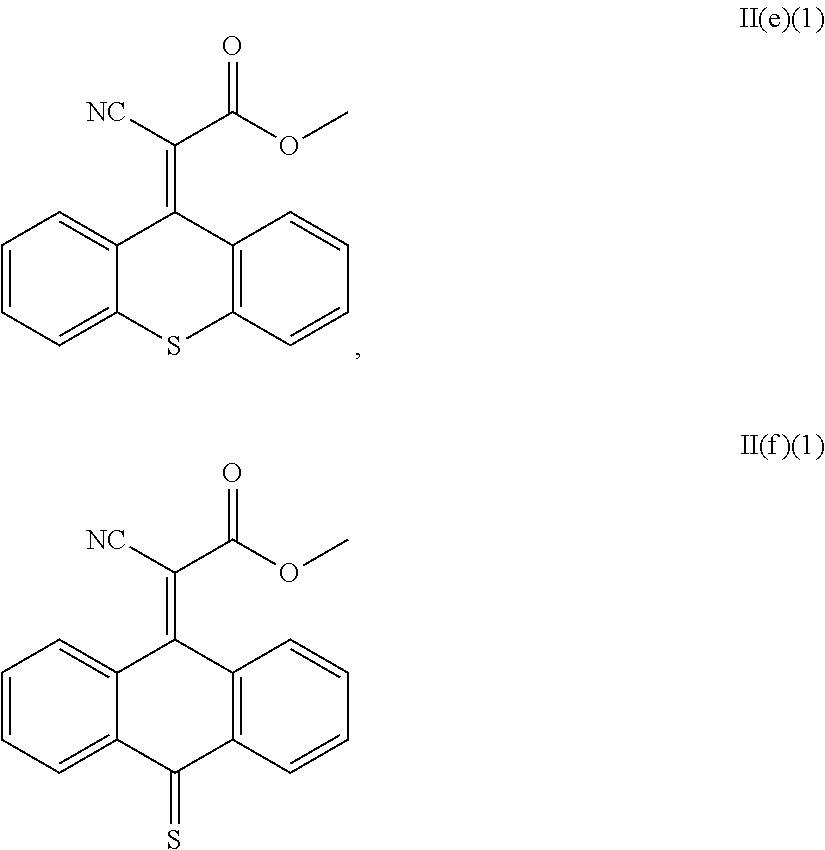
[NC]C(C(OC)=O)=C1C2=CC=CC=C2SC2=C1C=CC=C2.[NC]C(C(OC)=O)=C1C2=CC=CC=C2C(=S)C2=C1C=CC=C2
